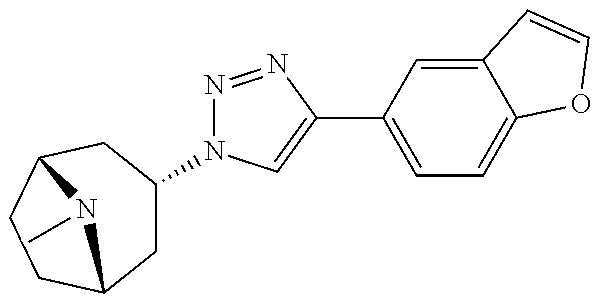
C1C(N2N=NC(C3=CC=C4C(=C3)C=CO4)=C2)CC2CCC1N2C
